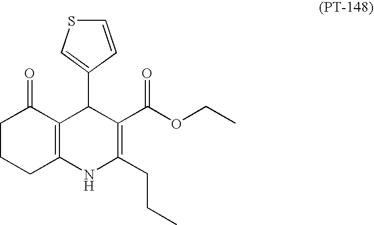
C1CCC2=C(C1=O)C(C1=CSC=C1)C(C(OCC)=O)=C(CCC)N2
